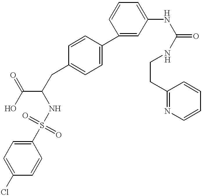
C1=C(S(=O)(=O)NC(C(O)=O)CC2=CC=C(C3=CC(NC(NCCC4=NC=CC=C4)=O)=CC=C3)C=C2)C=CC(Cl)=C1
